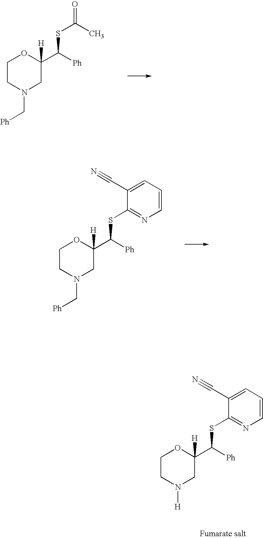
C1CN(C[Ph])CC(C([Ph])SC(C)=O)([H])O1.C1CN(C[Ph])CC(C([Ph])SC2=NC=CC=C2C#N)([H])O1.C1CN([H])CC(C([Ph])SC2=NC=CC=C2C#N)([H])O1
